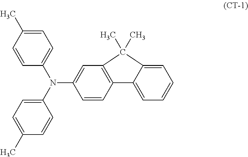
C12=C(C=C(N(C3=CC=C(C)C=C3)C3=CC=C(C)C=C3)C=C1)C(C)(C)C1=CC=CC=C21
